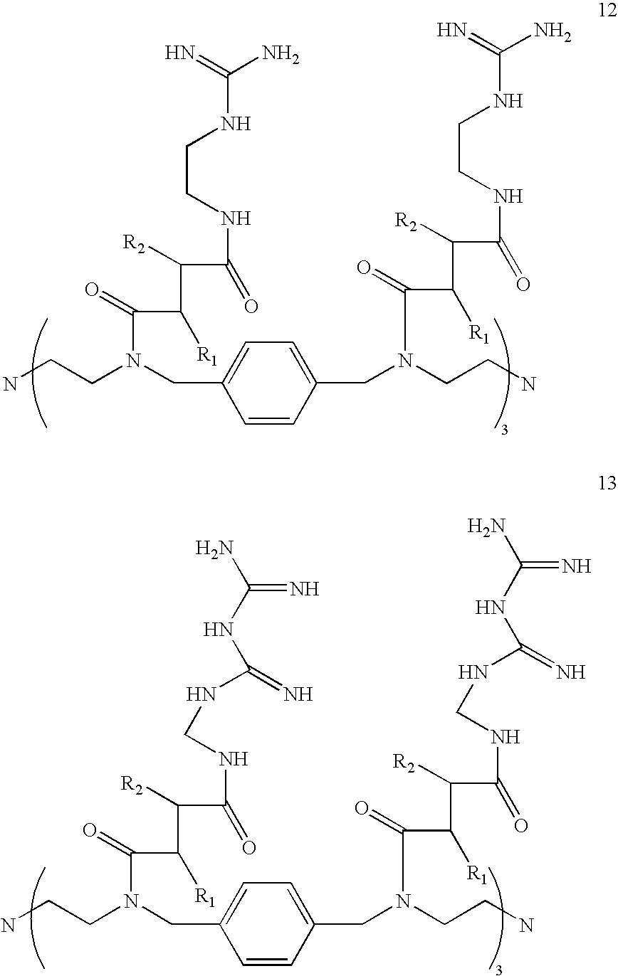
C(C1=CC=C(CN(CCN)C(=O)C([R1])C([R2])C(=O)NCCNC(N)=N)C=C1)N(CCN)C(=O)C([R1])C([R2])C(=O)NCCNC(N)=N.C(C1=CC=C(CN(CCN)C(=O)C([R1])C([R2])C(=O)NCNC(=N)NC(N)=N)C=C1)N(CCN)C(=O)C([R1])C([R2])C(=O)NCNC(=N)NC(N)=N
